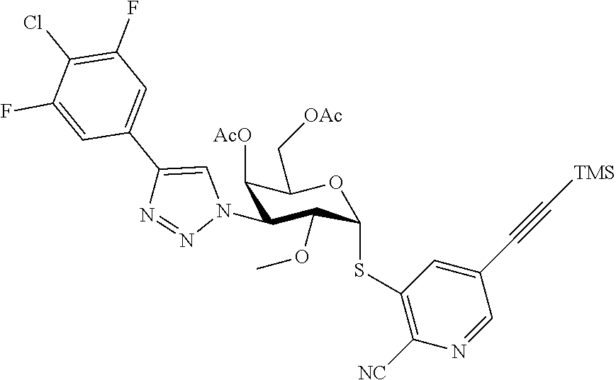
C1([AcO])C(N2C=C(C3=CC(F)=C(Cl)C(F)=C3)N=N2)C(OC)C(SC2=C([NC])N=CC(C#C[TMS])=C2)OC1C[OAc]
